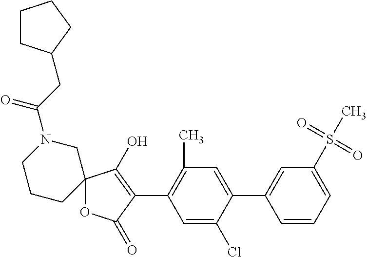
C12(OC(=O)C(C3=C(C)C=C(C4=CC(S(C)(=O)=O)=CC=C4)C(Cl)=C3)=C1O)CN(C(CC1CCCC1)=O)CCC2
